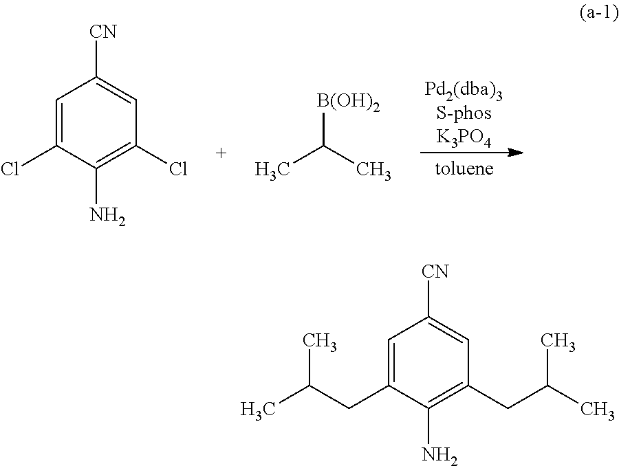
C1=C(Cl)C(N)=C(Cl)C=C1[CN].CC([B(OH)2])C.C1=C(CC(C)C)C(N)=C(CC(C)C)C=C1[CN]
